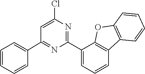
N1=C(C2=CC=CC=C2)C=C(Cl)N=C1C1=CC=CC2=C1OC1=C2C=CC=C1
